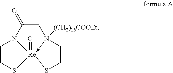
N12([(CH2)15COOEt])->[Re]3(=O)(N(C(=O)C1)CCS3)SCC2
